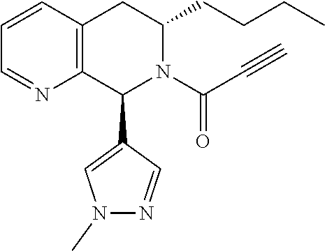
C12=C(CC(CCCC)N(C(C#C)=O)C1C1=CN(C)N=C1)C=CC=N2
